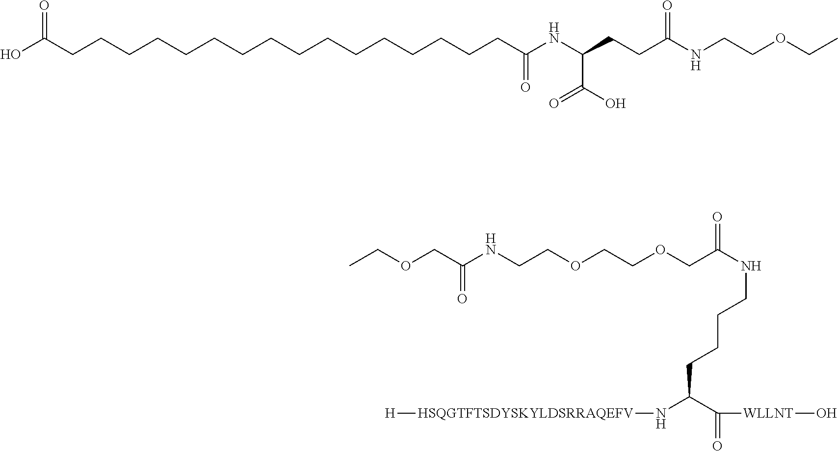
OC(CCCCCCCCCCCCCCCCC(NC(CCC(NCCOCC)=O)C(=O)O)=O)=O.C(CCCC(C(=O)[WLLNT]O)N[HSQGTFTSDYSKYLDSRRAQEFV][H])NC(COCCOCCNC(COCC)=O)=O
